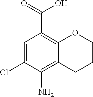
C1=C(Cl)C(N)=C2C(=C1C(=O)O)OCCC2
